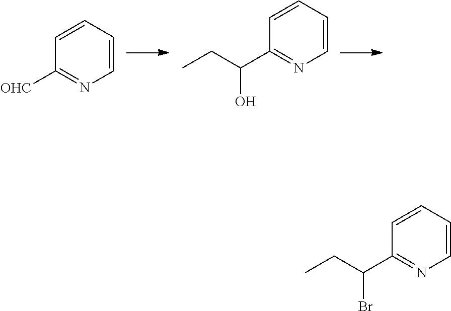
C1([OHC])=NC=CC=C1.C1(C(O)CC)=NC=CC=C1.C1(C(Br)CC)=NC=CC=C1
